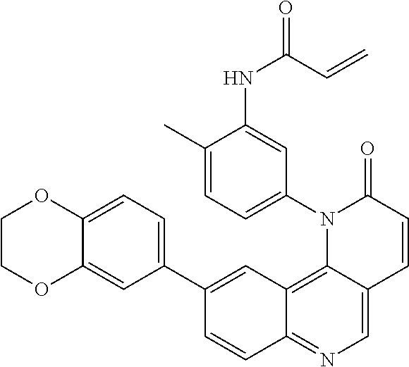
C12=C3C(=CN=C1C=CC(C1=CC=C4C(=C1)OCCO4)=C2)C=CC(=O)N3C1=CC=C(C)C(NC(C=C)=O)=C1
